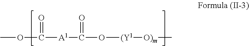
COC(=O)[A1]C(O[(Y1][O)m]C)=O
